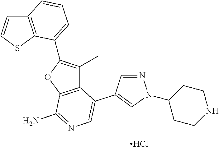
C12=C(OC(C3=CC=CC4=C3SC=C4)=C1C)C(N)=NC=C2C1=CN(C2CCNCC2)N=C1.Cl
